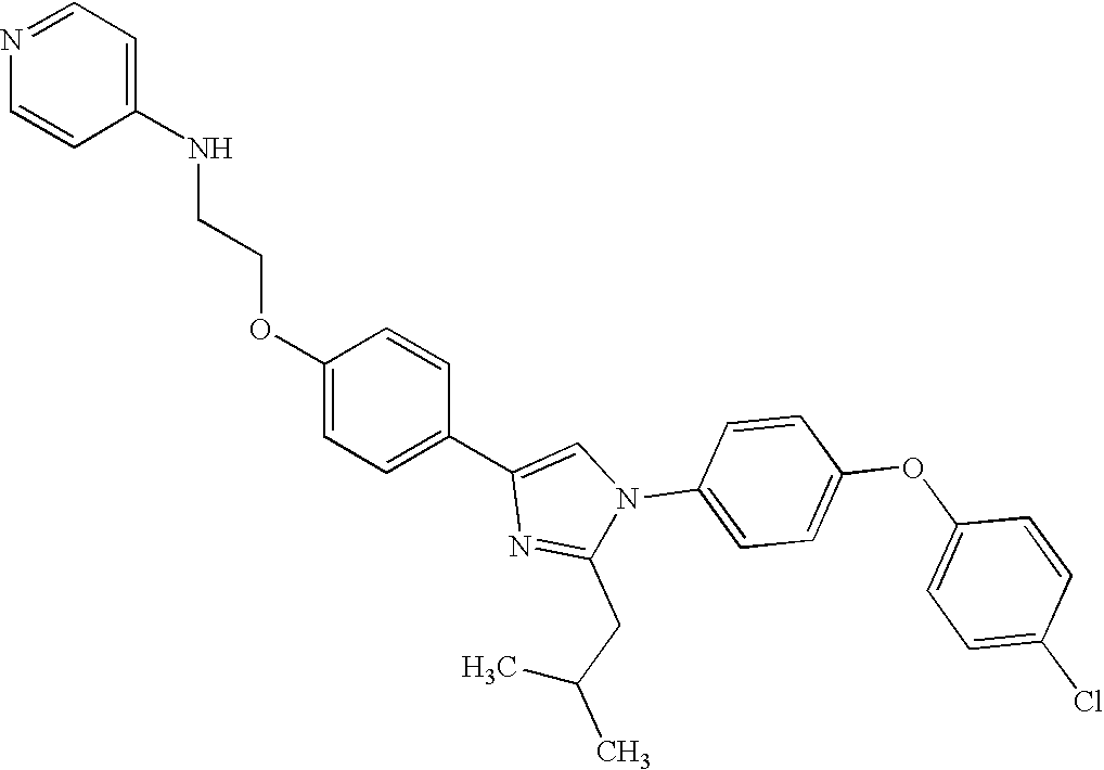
C1(OCCNC2=CC=NC=C2)=CC=C(C2=CN(C3=CC=C(OC4=CC=C(Cl)C=C4)C=C3)C(CC(C)C)=N2)C=C1
